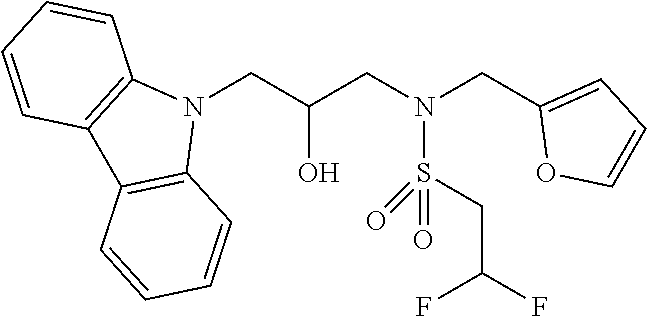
N1(CC(CN(CC2=CC=CO2)S(CC(F)F)(=O)=O)O)C2=C(C3=C1C=CC=C3)C=CC=C2
